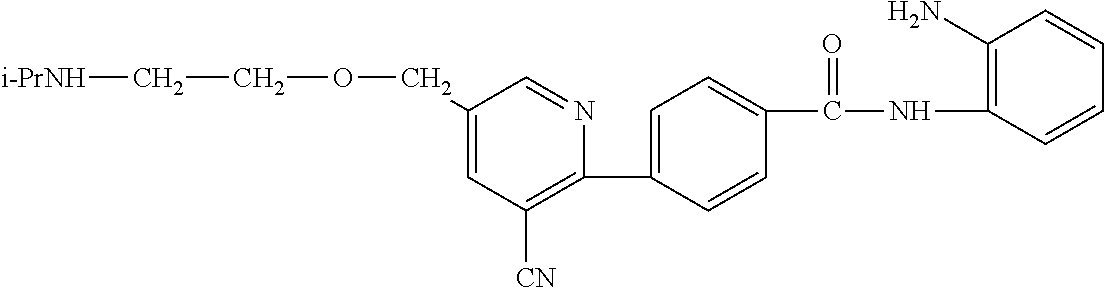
C1(COCC[i-PrNH])=CC([CN])=C(C2=CC=C(C(NC3=C(N)C=CC=C3)=O)C=C2)N=C1
